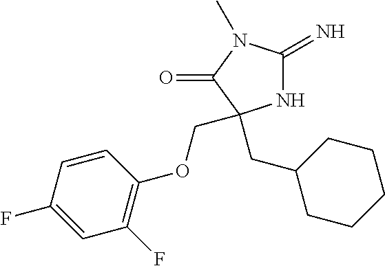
N1C(=N)N(C)C(=O)C1(CC1CCCCC1)COC1=C(F)C=C(F)C=C1
